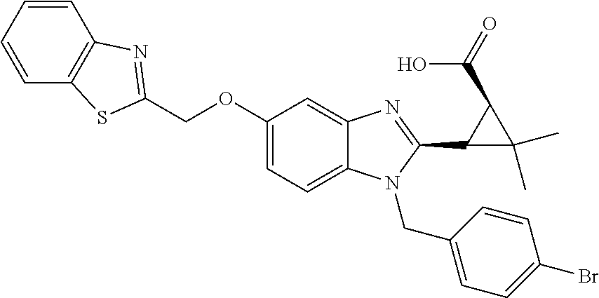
C1(OCC2=NC3=C(C=CC=C3)S2)=CC=C2C(=C1)N=C(C1C(C)(C)C1C(=O)O)N2CC1=CC=C(Br)C=C1
